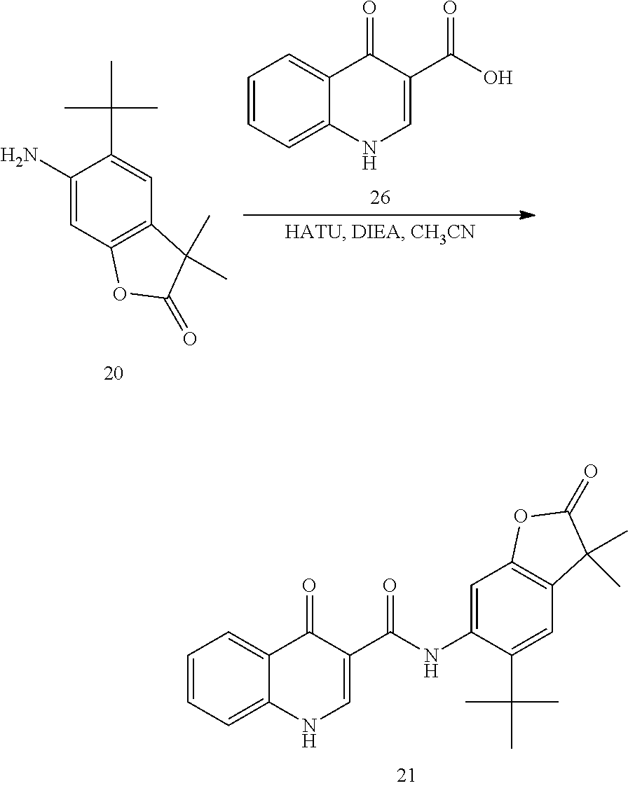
C1=CC=C2C(=C1)C(=O)C(C(NC1=CC3=C(C=C1C(C)(C)C)C(C)(C)C(=O)O3)=O)=CN2.C1(N)=CC2=C(C=C1C(C)(C)C)C(C)(C)C(=O)O2.C1=CC=C2C(=C1)C(=O)C(C(O)=O)=CN2
